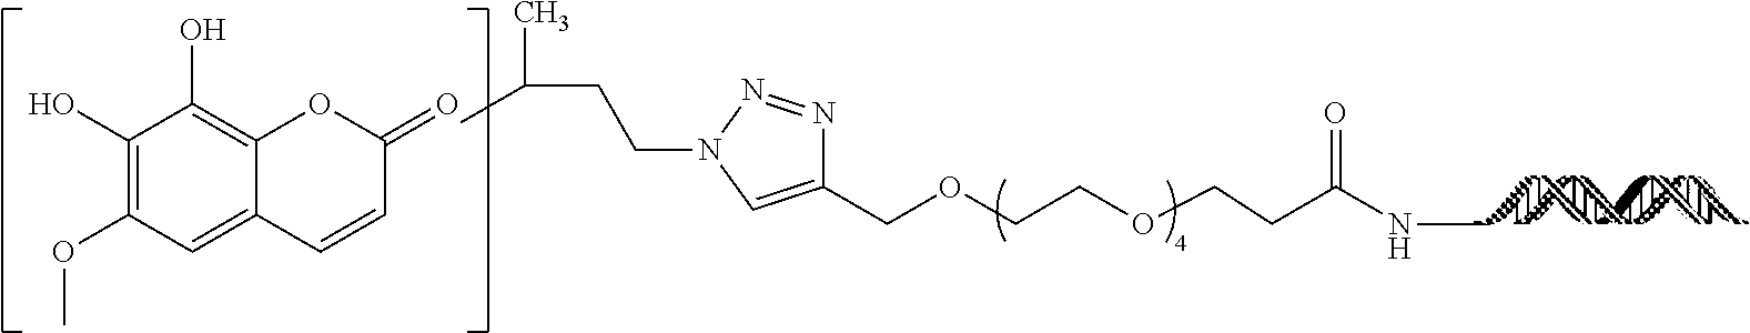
C1(COCCOCCC(NC)=O)=CN(CCC(C)C)N=N1.C1(O)=C(OC)C=C2C(=C1O)OC(=O)C=C2
